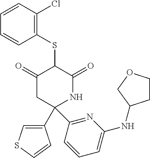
C1(SC2C(=O)CC(C3=NC(NC4CCOC4)=CC=C3)(C3=CSC=C3)NC2=O)=C(Cl)C=CC=C1
